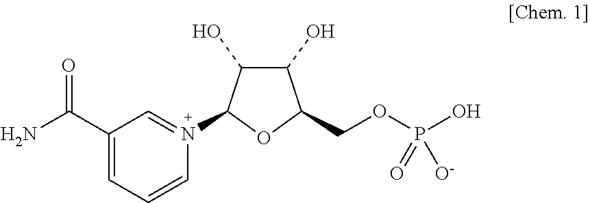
C1(C(=O)N)=CC=CN(C2OC(COP(O)([O-])=O)C(O)C2O)=C1
